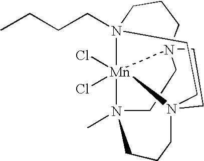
N12(CCCC)[Mn]34(Cl)(Cl)N5(C)CCN3(CCC1)CCN4(CCC5)CC2
